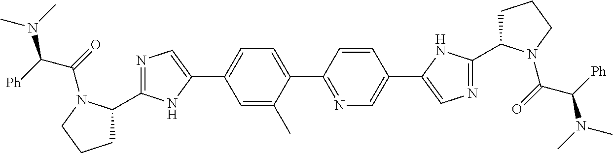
N1=C(C2CCCN2C(=O)C([Ph])N(C)C)NC(C2=CC=C(C3=NC=C(C4=CN=C(C5CCCN5C(=O)C([Ph])N(C)C)N4)C=C3)C(C)=C2)=C1
